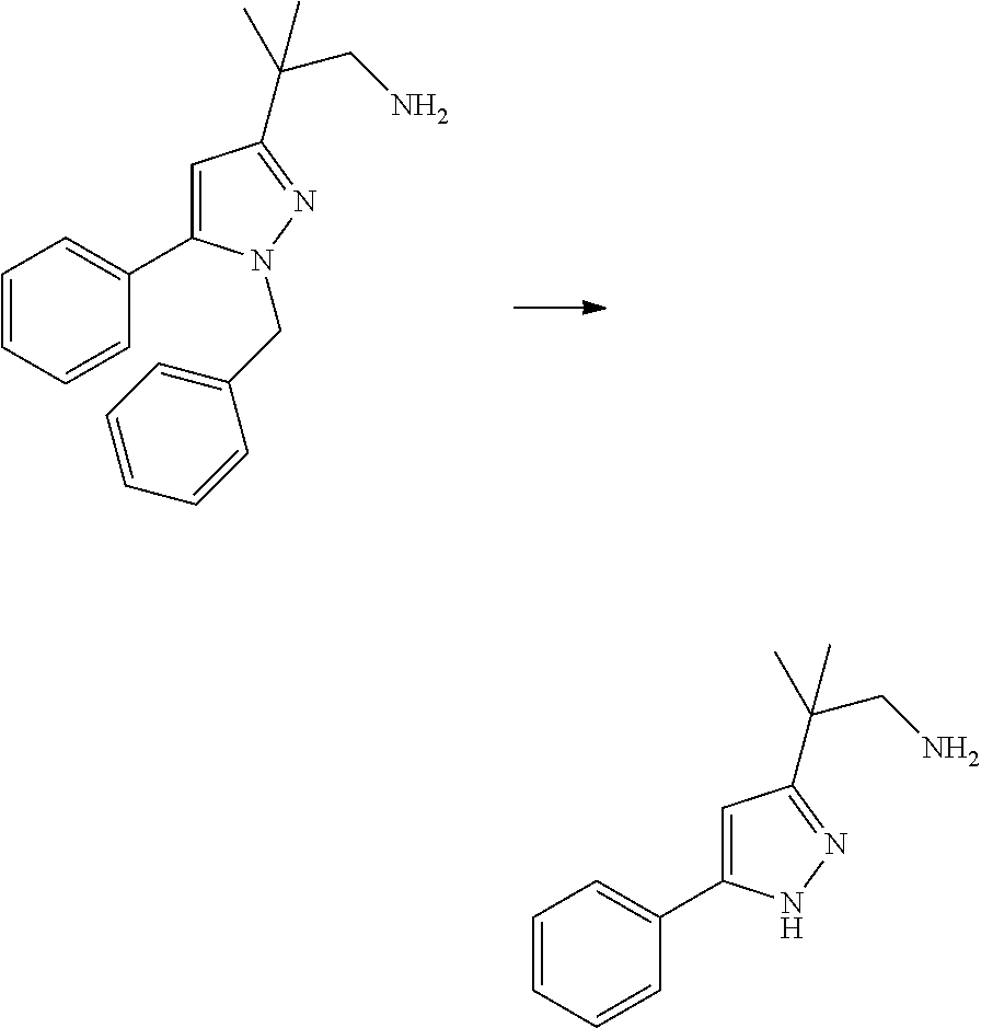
C1=C(C2=CC=CC=C2)N(CC2=CC=CC=C2)N=C1C(C)(C)CN.C1=C(C2=CC=CC=C2)NN=C1C(C)(C)CN
